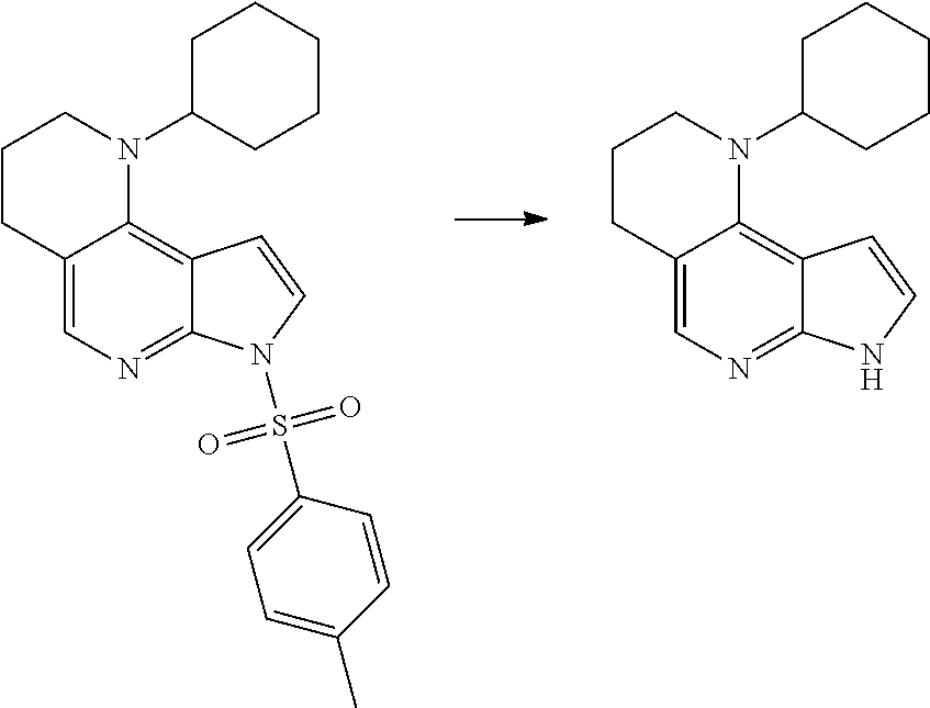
C12=CN=C3C(=C1N(C1CCCCC1)CCC2)C=CN3S(=O)(=O)C1=CC=C(C)C=C1.C12=CN=C3C(=C1N(C1CCCCC1)CCC2)C=CN3
